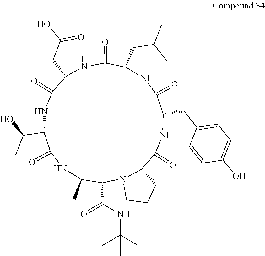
C(NC(C)(C)C)(=O)C1C(C)NC(=O)C(C(O)C)NC(=O)C(CC(O)=O)NC(=O)C(CC(C)C)NC(=O)C(CC2=CC=C(O)C=C2)NC(=O)C2N1CCC2
